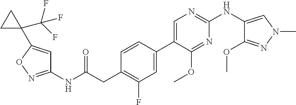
C1(NC(=O)CC2=C(F)C=C(C3=CN=C(NC4=CN(C)N=C4OC)N=C3OC)C=C2)=NOC(C2(C(F)(F)F)CC2)=C1
